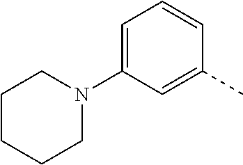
C1=C(N2CCCCC2)C=C(C)C=C1
